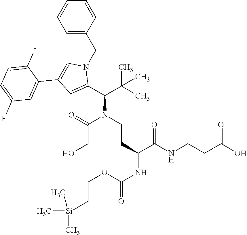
C(N(C(CO)=O)CCC(NC(OCC[Si](C)(C)C)=O)C(NCCC(=O)O)=O)(C(C)(C)C)C1=CC(C2=CC(F)=CC=C2F)=CN1CC1=CC=CC=C1
